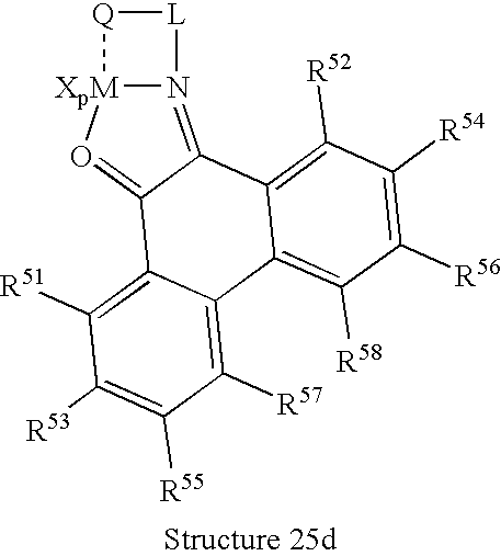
C1([R57])=C2C(=C([R51])C([R53])=C1[R55])C1=O[XpM]3N(=C1C1=C([R52])C([R54])=C([R56])C([R58])=C21)[L][Q]3
